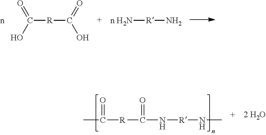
C([R]C(O)=O)(=O)O.[n H2N][R]N.C([R]C(N[R]NC)=O)(=O)C
